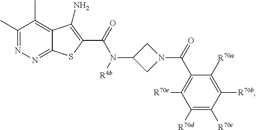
C1([R70d])=C([R70c])C([R70b])=C([R70a])C(C(=O)N2CC(N([R4b])C(=O)C3=C(N)C4=C(C)C(C)=NN=C4S3)C2)=C1[R70e]
